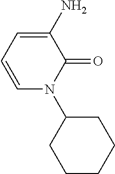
C1(N)=CC=CN(C2CCCCC2)C1=O
